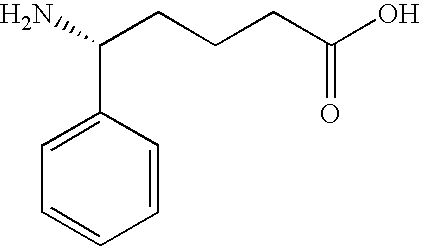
NC(CCCC(O)=O)C1=CC=CC=C1
